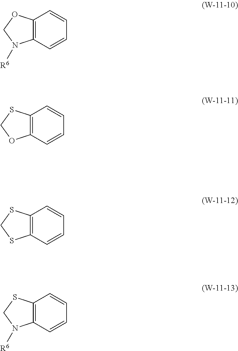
C12=C(C=CC=C1)N([R6])CO2.C12=C(C=CC=C1)OCS2.C12=C(C=CC=C1)SCS2.C12=C(C=CC=C1)N([R6])CS2
